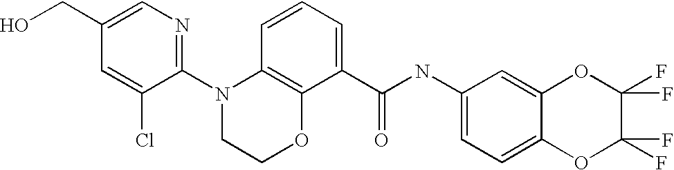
C1(N2CCOC3=C2C=CC=C3C(NC2=CC=C3C(=C2)OC(F)(F)C(F)(F)O3)=O)=NC=C(CO)C=C1Cl
